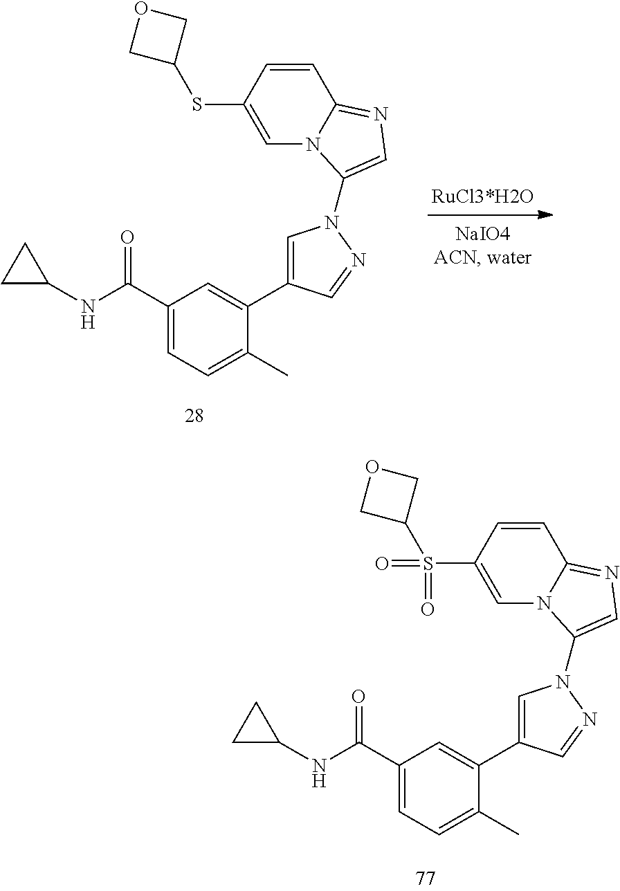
C1=CC(SC2COC2)=CN2C1=NC=C2N1C=C(C2=CC(C(NC3CC3)=O)=CC=C2C)C=N1.C1=CC(S(C2COC2)(=O)=O)=CN2C1=NC=C2N1C=C(C2=CC(C(NC3CC3)=O)=CC=C2C)C=N1
